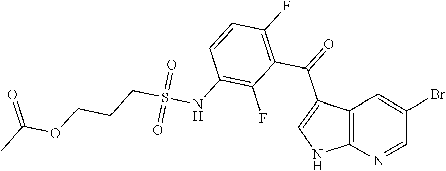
C12=C(N=CC(Br)=C1)NC=C2C(C1=C(F)C=CC(NS(CCCOC(C)=O)(=O)=O)=C1F)=O
